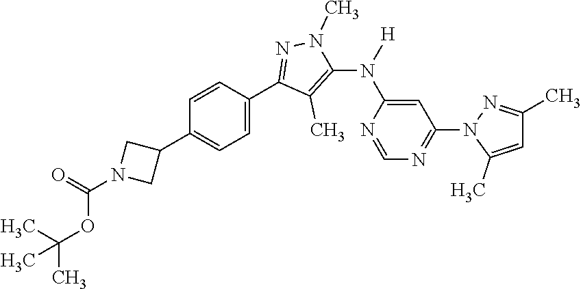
C1=C(N([H])C2=C(C)C(C3=CC=C(C4CN(C(=O)OC(C)(C)C)C4)C=C3)=NN2C)N=CN=C1N1C(C)=CC(C)=N1
